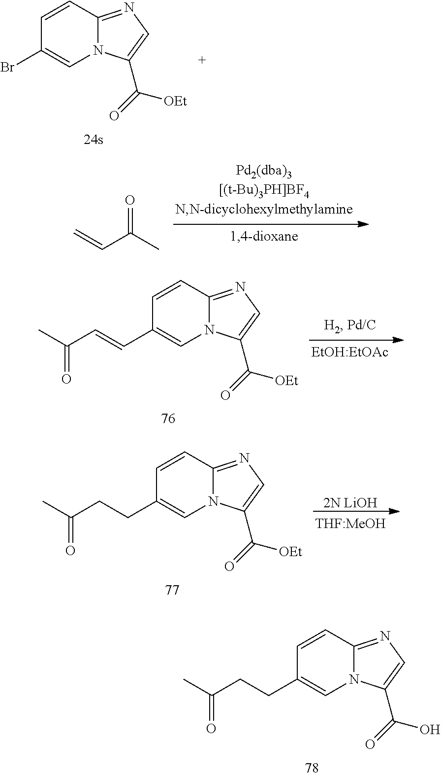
C1=CC2=NC=C(C(=O)[OEt])N2C=C1Br.C(C(C)=O)=C.C1=CC2=NC=C(C(=O)[OEt])N2C=C1C=CC(C)=O.C1=CC2=NC=C(C(=O)[OEt])N2C=C1CCC(C)=O.[2N LiOH].C1=CC2=NC=C(C(=O)O)N2C=C1CCC(C)=O
